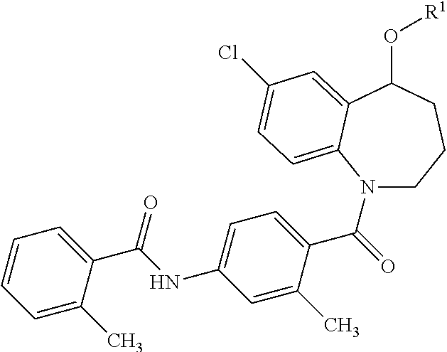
C1=C(C)C(C(NC2=CC=C(C(=O)N3CCCC(O[R1])C4=CC(Cl)=CC=C34)C(C)=C2)=O)=CC=C1
